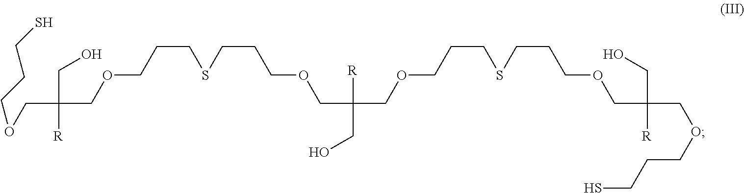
O(CC(CO)([R])COCCCSCCCOCC([R])(CO)COCCCSCCCOCC(CO)([R])COCCCS)CCCS
